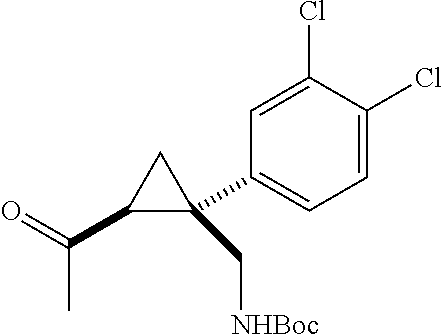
C1(Cl)=CC(C2(C[NHBoc])C(C(=O)C)C2)=CC=C1Cl
